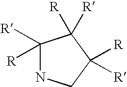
C1([R])([R])NCC([R])([R])C1([R])[R]
